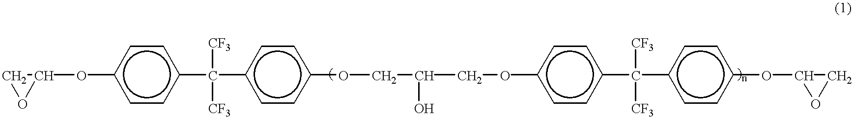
C1OC1Oc1ccc(C(c2ccc(OCC(COc3ccc(C([CF3])([CF3])c4ccc(OC5OC5)cc4)cc3)O)cc2)([CF3])[CF3])cc1
